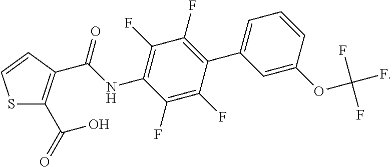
S1C(C(=O)O)=C(C(NC2=C(F)C(F)=C(C3=CC=CC(OC(F)(F)F)=C3)C(F)=C2F)=O)C=C1
